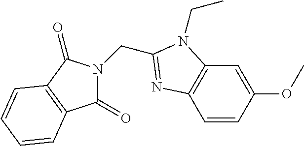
C(N1C(=O)C2=C(C1=O)C=CC=C2)C1=NC2=C(C=C(OC)C=C2)N1CC
